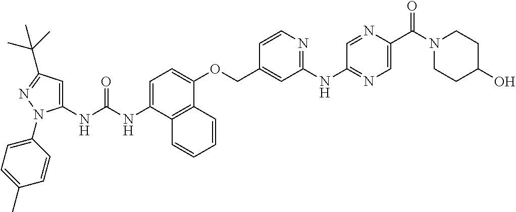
N(C1=CC=C(OCC2=CC(NC3=NC=C(C(N4CCC(O)CC4)=O)N=C3)=NC=C2)C2=C1C=CC=C2)C(=O)NC1=CC(C(C)(C)C)=NN1C1=CC=C(C)C=C1
